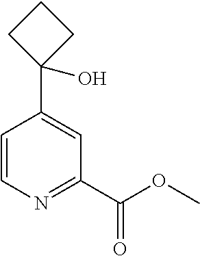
C1=CN=C(C(=O)OC)C=C1C1(O)CCC1
